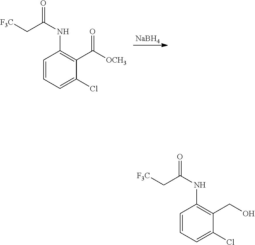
[NaBH4].C1=CC=C(Cl)C(C([OCH3])=O)=C1NC(C[F3C])=O.C1=CC=C(Cl)C(CO)=C1NC(C[F3C])=O
